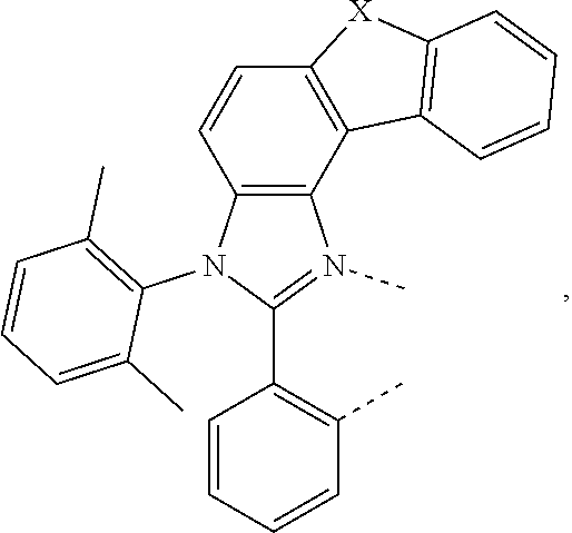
C12=C(N(C3=C(C)C=CC=C3C)C(C3=C(C)C=CC=C3)=N1C)C=CC1=C2C2=C([X]1)C=CC=C2
